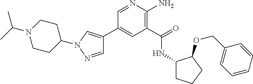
C1(C2=CN(C3CCN(C(C)C)CC3)N=C2)=CC(C(=O)NC2CCCC2OCC2=CC=CC=C2)=C(N)N=C1
